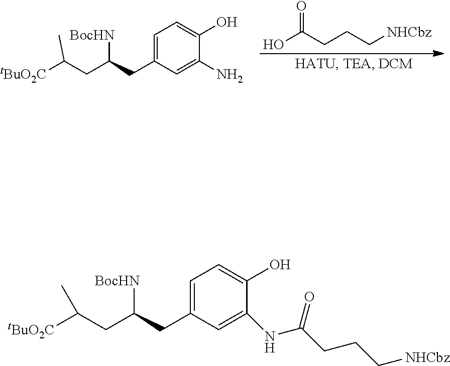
OC(CCC[NHCbz])=O.C1=C(CC(CC([tBuO2C])C)[BocHN])C=C(N)C(O)=C1.C1=C(CC(CC([tBuO2C])C)[BocHN])C=C(NC(CCC[NHCbz])=O)C(O)=C1
